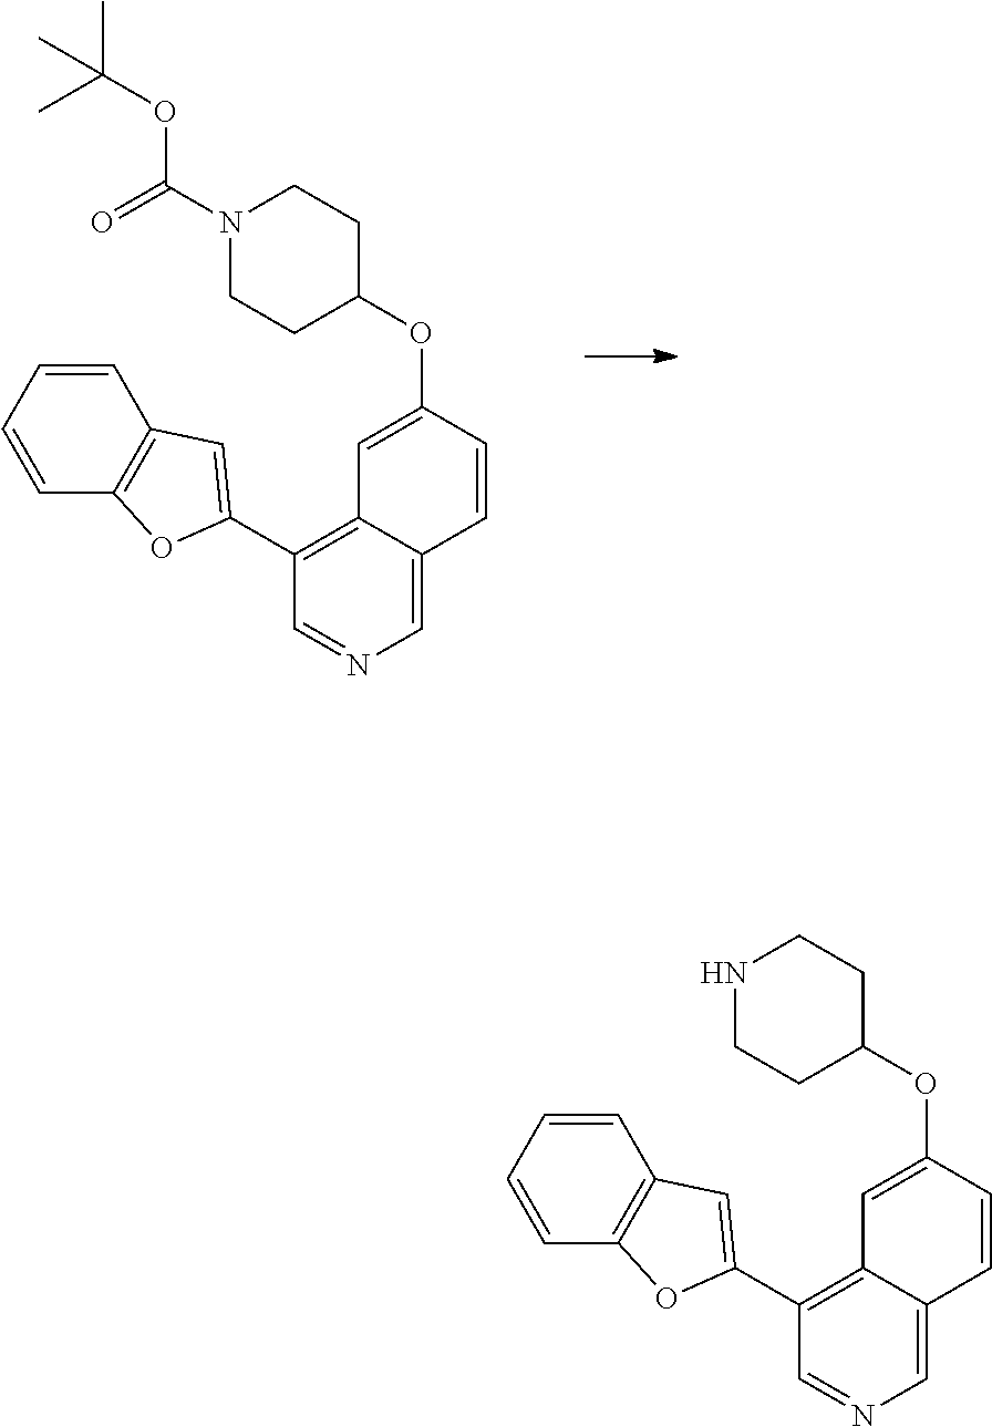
C1=NC=C2C(=C1C1=CC3=C(O1)C=CC=C3)C=C(OC1CCN(C(=O)OC(C)(C)C)CC1)C=C2.C1=NC=C2C(=C1C1=CC3=C(O1)C=CC=C3)C=C(OC1CCNCC1)C=C2
